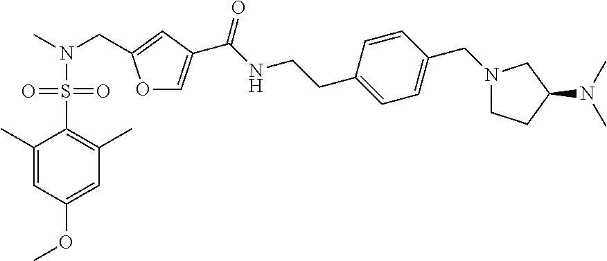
C1=C(C)C(S(=O)(=O)N(C)CC2=CC(C(NCCC3=CC=C(CN4CCC(N(C)C)C4)C=C3)=O)=CO2)=C(C)C=C1OC
